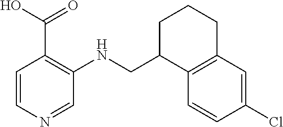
C1(Cl)=CC2=C(C=C1)C(CNC1=C(C(O)=O)C=CN=C1)CCC2
